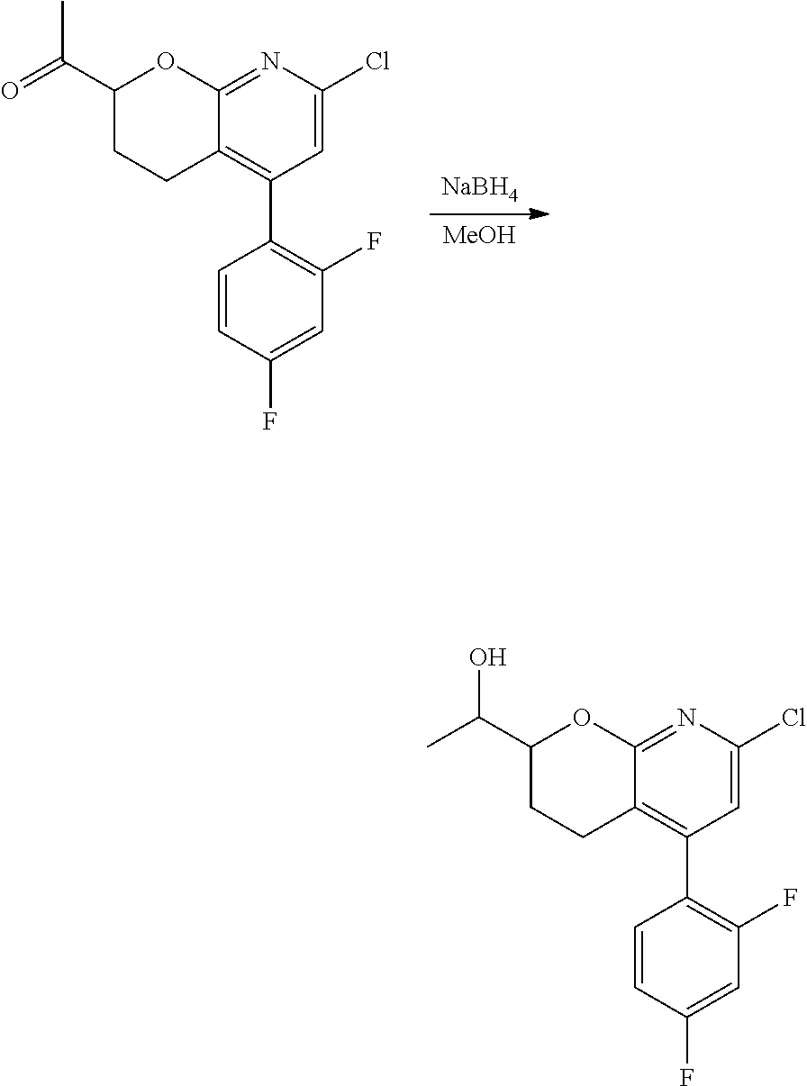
[MeOH].[NaBH4].C12=NC(Cl)=CC(C3=C(F)C=C(F)C=C3)=C1CCC(C(C)=O)O2.C12=NC(Cl)=CC(C3=C(F)C=C(F)C=C3)=C1CCC(C(O)C)O2
